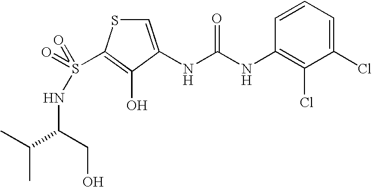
C1=C(NC(=O)NC2=C(Cl)C(Cl)=CC=C2)C(O)=C(S(=O)(=O)NC(C(C)C)CO)S1
